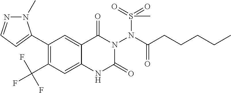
C1(C2=CC=NN2C)=C(C(F)(F)F)C=C2C(=C1)C(=O)N(N(S(=O)(=O)C)C(=O)CCCCC)C(=O)N2
